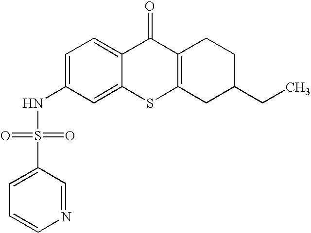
C1=C(NS(C2=CC=CN=C2)(=O)=O)C=C2C(=C1)C(=O)C1=C(S2)CC(CC)CC1
